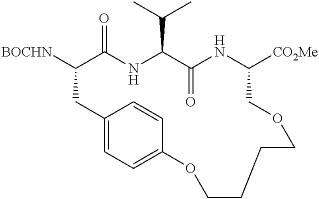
[BOCHN]C1C(=O)NC(C(C)C)C(=O)NC([CO2Me])COCCCCOC2=CC=C(C1)C=C2
